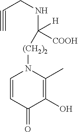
C1=CC(=O)C(O)=C(C)N1[(CH2)2]C(NCC#C)([H])[COOH]
